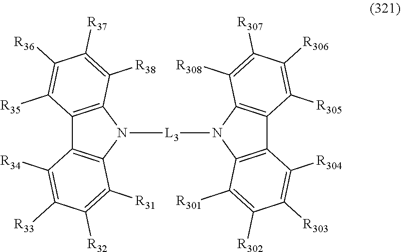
N1([L3]N2C3=C(C4=C2C([R308])=C([R307])C([R306])=C4[R305])C([R304])=C([R303])C([R302])=C3[R301])C2=C(C3=C1C([R31])=C([R32])C([R33])=C3[R34])C([R35])=C([R36])C([R37])=C2[R38]
